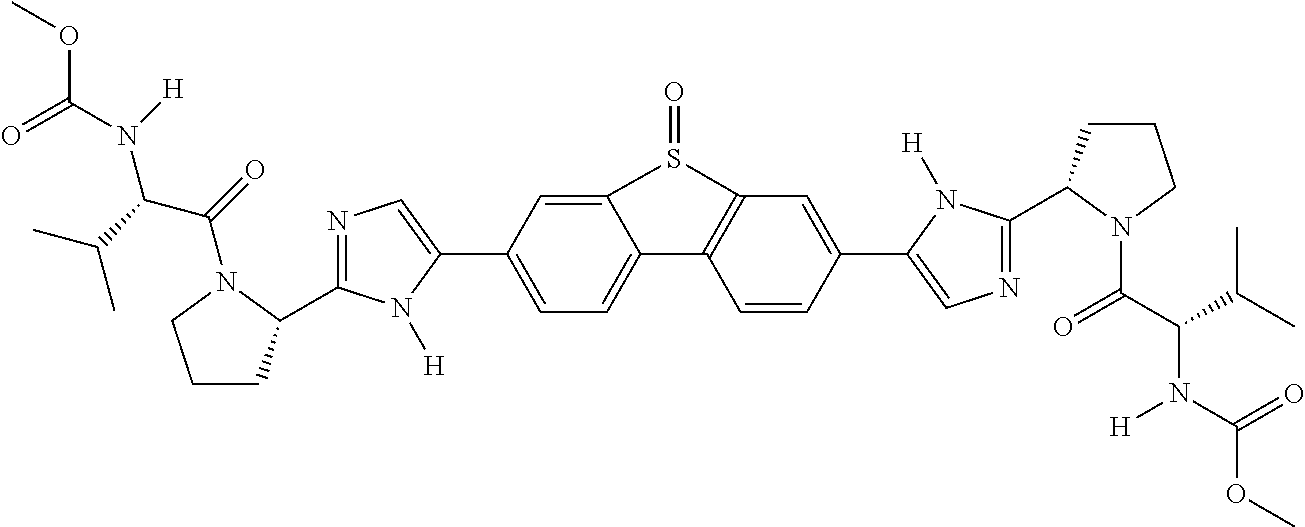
C1=C(C2=CN=C(C3CCCN3C(=O)C(N(C(OC)=O)[H])C(C)C)N2[H])C=C2C(=C1)C1=C(C=C(C3=CN=C(C4CCCN4C(C(C(C)C)N(C(OC)=O)[H])=O)N3[H])C=C1)S2=O
